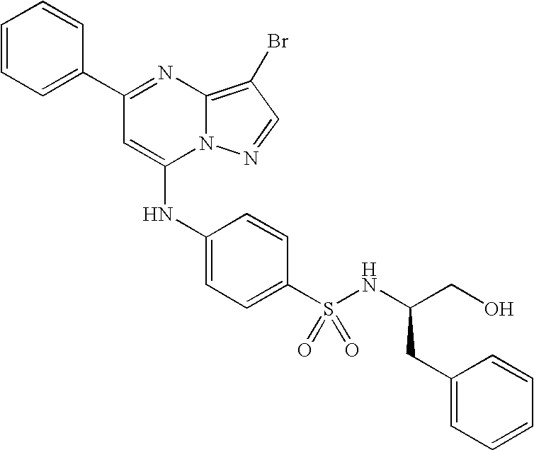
C1=C(C2=NC3=C(Br)C=NN3C(NC3=CC=C(S(NC(CO)CC4=CC=CC=C4)(=O)=O)C=C3)=C2)C=CC=C1
